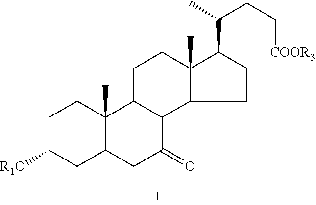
C1C([R1O])CC2C(C)(C1)C1C(C(=O)C2)C2C(C)(CC1)C(C(C)CC[COOR3])CC2
